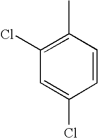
C1(Cl)=C(C)C=CC(Cl)=C1
